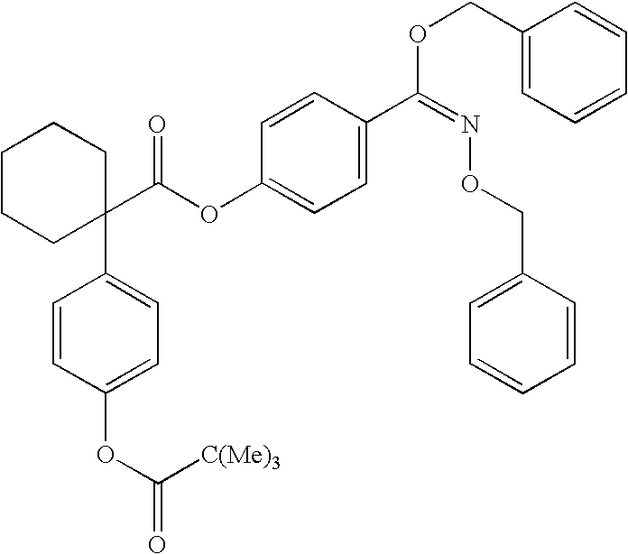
C1=CC(C(=NOCC2=CC=CC=C2)OCC2=CC=CC=C2)=CC=C1OC(C1(C2=CC=C(OC(=O)[C(Me)3])C=C2)CCCCC1)=O
